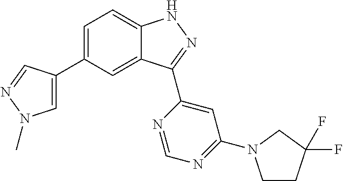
C1=C(C2=CN(C)N=C2)C=C2C(=C1)NN=C2C1=CC(N2CCC(F)(F)C2)=NC=N1
